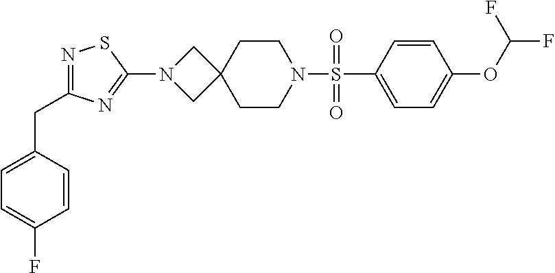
C1=C(S(N2CCC3(CC2)CN(C2=NC(CC4=CC=C(F)C=C4)=NS2)C3)(=O)=O)C=CC(OC(F)F)=C1
